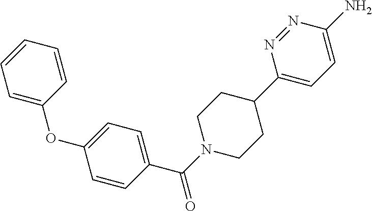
C1=C(OC2=CC=C(C(N3CCC(C4=CC=C(N)N=N4)CC3)=O)C=C2)C=CC=C1
